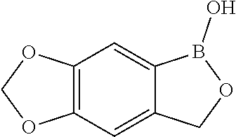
C12=C(C=C3C(=C1)B(O)OC3)OCO2
